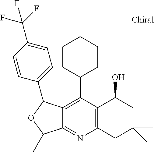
C1(C2=C3C(=NC4=C2C(O)CC(C)(C)C4)C(C)OC3C2=CC=C(C(F)(F)F)C=C2)CCCCC1
